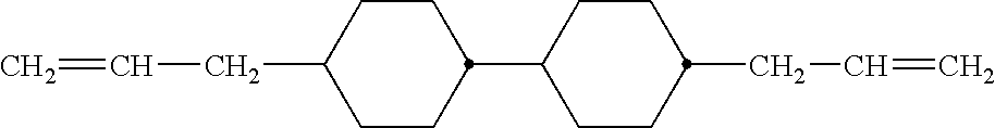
C1CC(C2CCC(CC=C)CC2)CCC1CC=C
